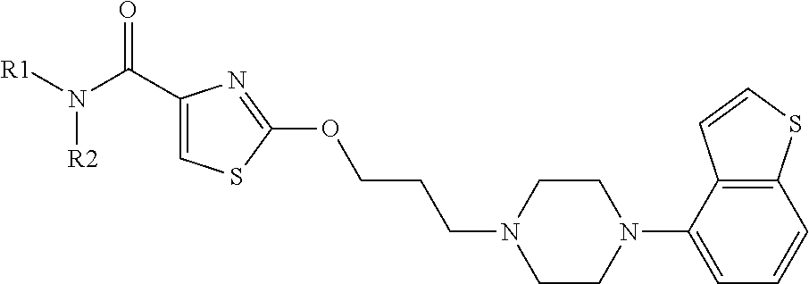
C1=C(N2CCN(CCCOC3=NC(C(N([R1])[R2])=O)=CS3)CC2)C2=C(C=C1)SC=C2
